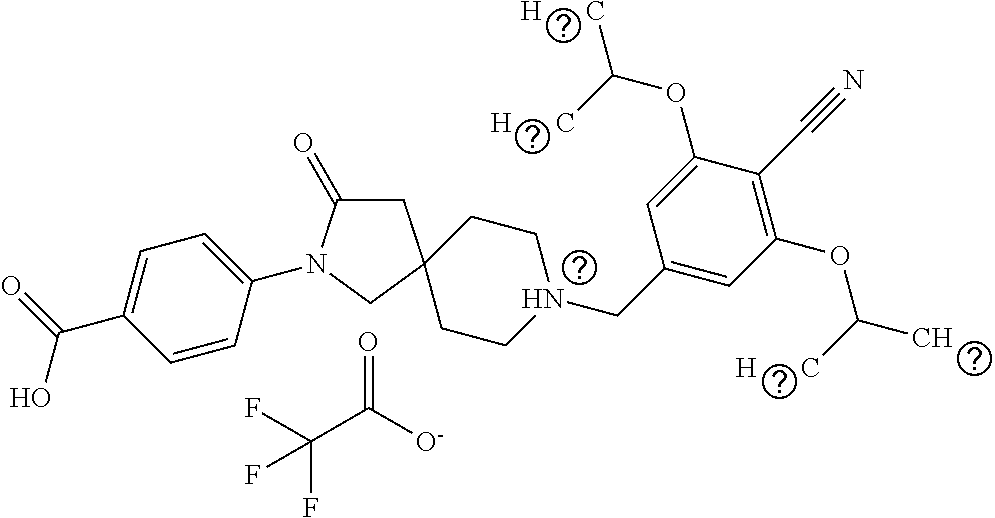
C1C(=O)N(C2=CC=C(C(=O)O)C=C2)CC12CCN(CC1=CC(OC(C)[H      C])=C(C#N)C(OC([H      C])[H      C])=C1)CC2.C(C([O-])=O)(F)(F)F
